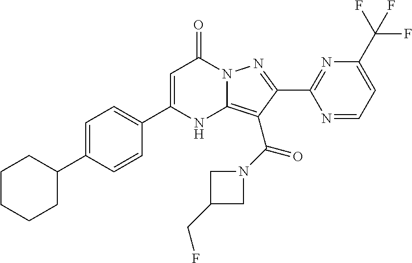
C1=C(C2CCCCC2)C=CC(C2=CC(=O)N3C(=C(C(N4CC(CF)C4)=O)C(C4=NC(C(F)(F)F)=CC=N4)=N3)N2)=C1
